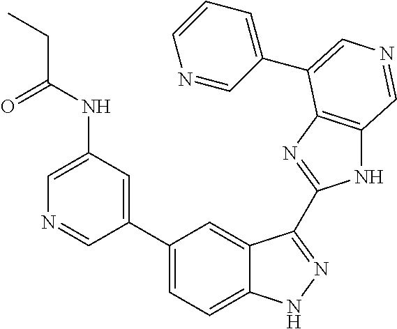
C1=C(NC(=O)CC)C=C(C2=CC=C3C(=C2)C(C2=NC4=C(N2)C=NC=C4C2=CC=CN=C2)=NN3)C=N1
